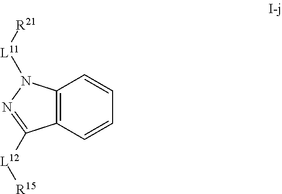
C12=C(C=CC=C1)C([L12][R15])=NN2[L11][R21]
